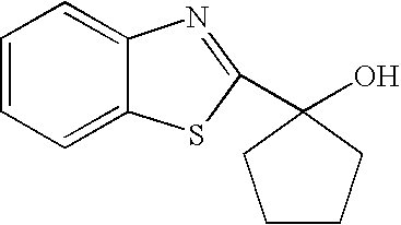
C1=CC=C2C(=C1)N=C(C1(O)CCCC1)S2
